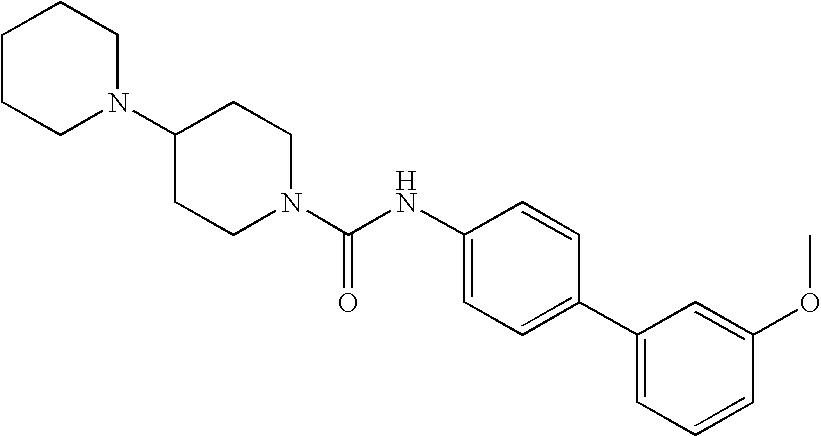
C1CCN(C2CCN(C(NC3=CC=C(C4=CC=CC(OC)=C4)C=C3)=O)CC2)CC1
